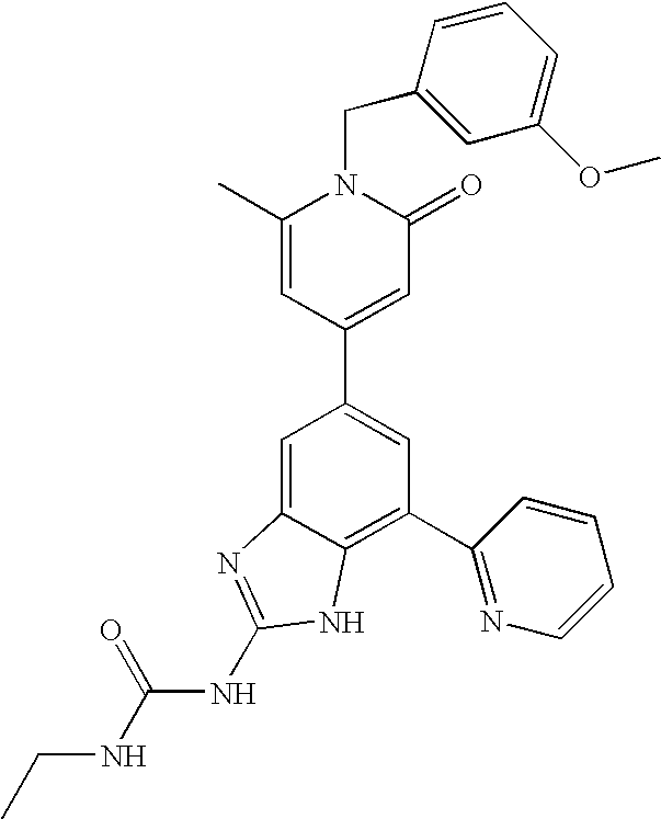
C1=C2C(=C(C3=NC=CC=C3)C=C1C1=CC(=O)N(CC3=CC(OC)=CC=C3)C(C)=C1)NC(NC(NCC)=O)=N2
